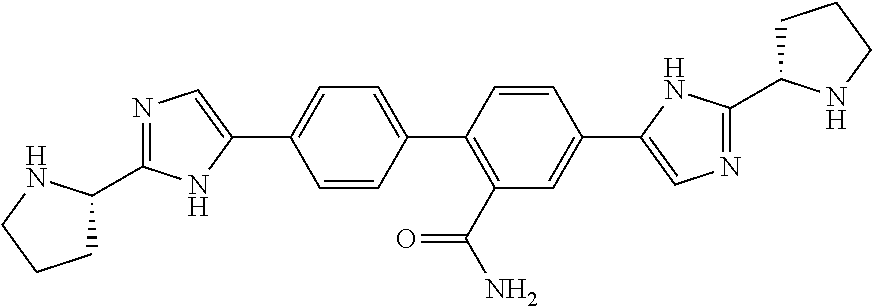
C1=CC(C2=CC=C(C3=CN=C(C4CCCN4)N3)C=C2)=C(C(=O)N)C=C1C1=CN=C(C2CCCN2)N1
